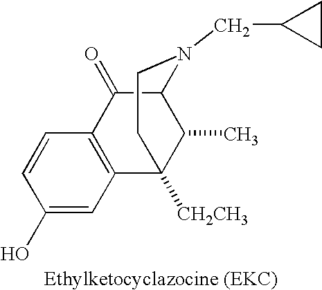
C1=CC(O)=CC2=C1C(=O)C1C(C)C2([CH2CH3])CCN1CC1CC1
